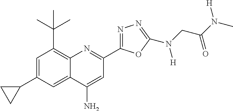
C1=C(C2CC2)C=C2C(=C1C(C)(C)C)N=C(C1=NN=C(N(CC(N(C)[H])=O)[H])O1)C=C2N
